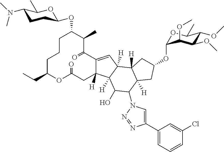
C1CCC(CC)OC(=O)CC2([H])C(=CC3([H])C2([H])C(O)C(N2C=C(C4=CC=CC(Cl)=C4)N=N2)C2([H])C3([H])CC(OC3OC(C)C(OC)C(OC)C3OC)C2)C(=O)C(C)C1OC1CCC(N(C)C)C(C)O1
